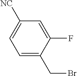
C1([NC])=CC=C(CBr)C(F)=C1
